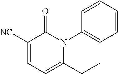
C1([NC])=CC=C(CC)N(C2=CC=CC=C2)C1=O
